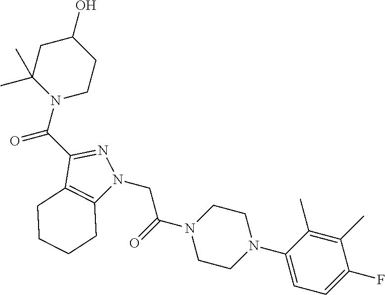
C(N1CCC(O)CC1(C)C)(=O)C1=NN(CC(N2CCN(C3=CC=C(F)C(C)=C3C)CC2)=O)C2=C1CCCC2
